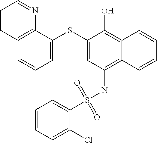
C1=C(SC2=CC(NS(C3=CC=CC=C3Cl)(=O)=O)=C3C(=C2O)C=CC=C3)C2=C(C=C1)C=CC=N2
